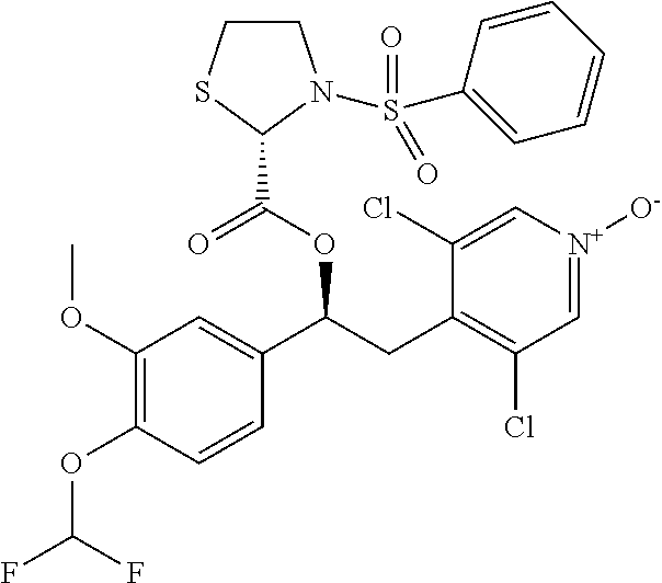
C1(OC)=C(OC(F)F)C=CC(C(CC2=C(Cl)C=[N+]([O-])C=C2Cl)OC(C2N(S(C3=CC=CC=C3)(=O)=O)CCS2)=O)=C1
